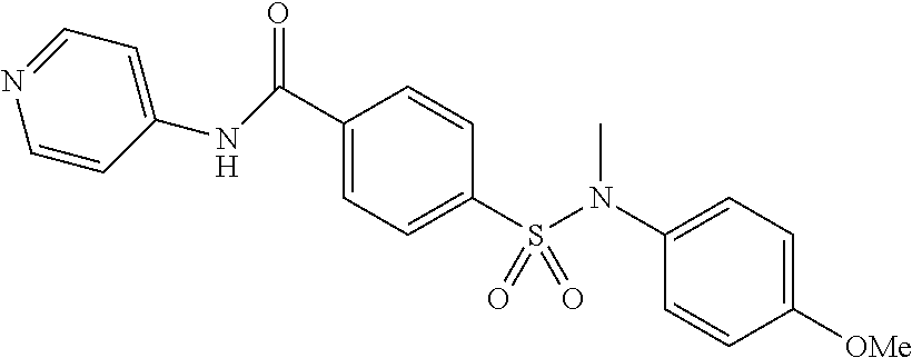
C1=CC(NC(=O)C2=CC=C(S(N(C3=CC=C([OMe])C=C3)C)(=O)=O)C=C2)=CC=N1
